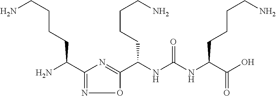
C(NC(NC(C(O)=O)CCCCN)=O)(C1=NC(C(N)CCCCN)=NO1)CCCCN
